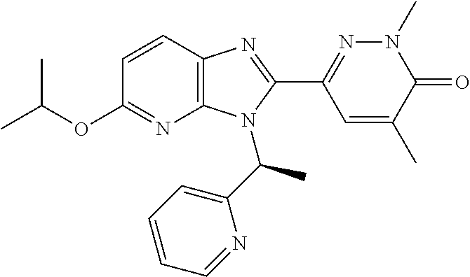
C12=C(C=CC(OC(C)C)=N1)N=C(C1=NN(C)C(=O)C(C)=C1)N2C(C1=CC=CC=N1)C
